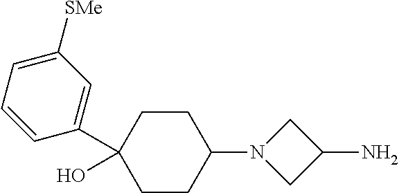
C1=C([SMe])C=C(C2(O)CCC(N3CC(N)C3)CC2)C=C1
